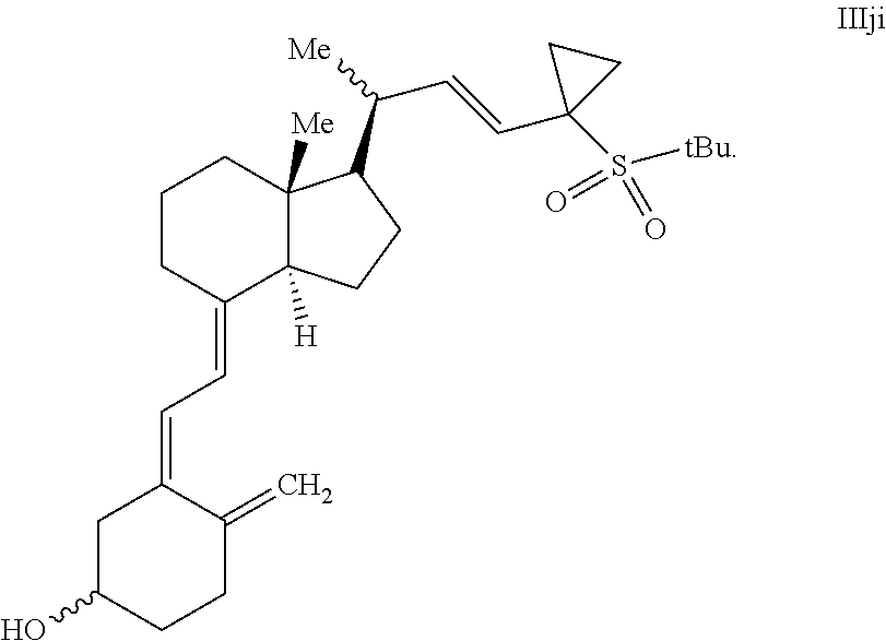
C1CC(=CC=C2CC(O)CCC2=C)C2([H])C([Me])(C1)C(C([Me])C=CC1(S(=O)([tBu])=O)CC1)CC2
